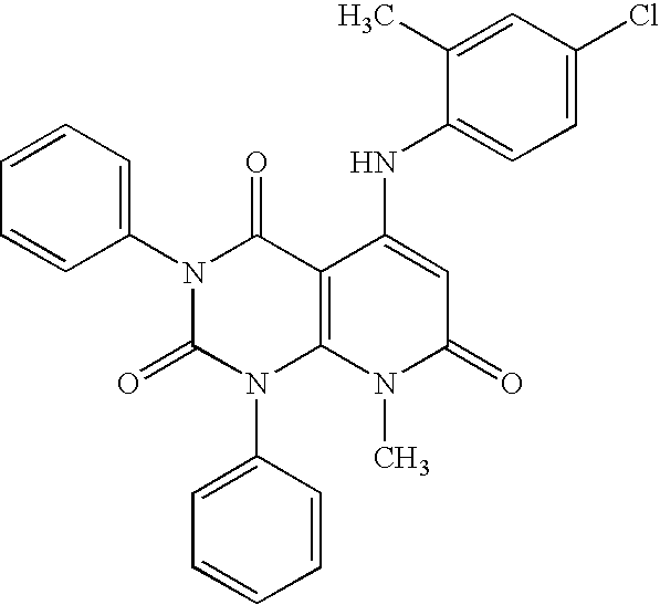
N1(C2=CC=CC=C2)C(=O)N(C2=CC=CC=C2)C2=C(C1=O)C(NC1=CC=C(Cl)C=C1C)=CC(=O)N2C
